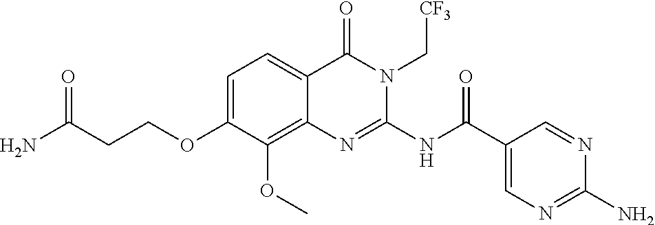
C1=C(OCCC(N)=O)C(OC)=C2C(=C1)C(=O)N(C[CF3])C(NC(C1=CN=C(N)N=C1)=O)=N2
